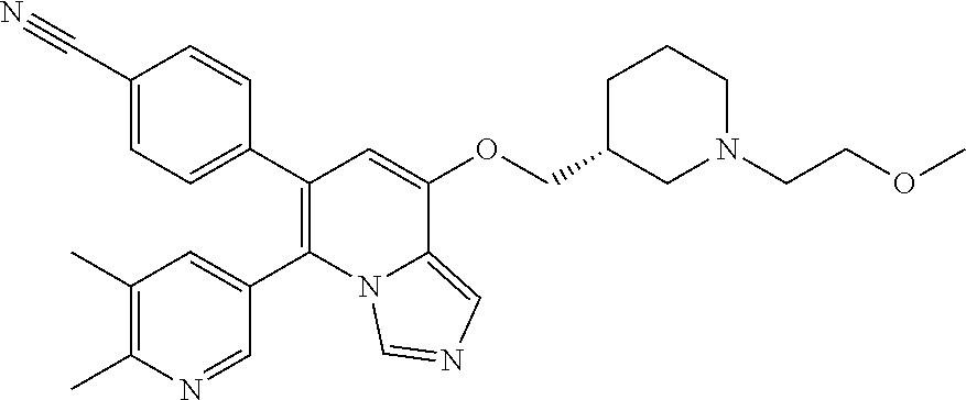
C1(C#N)=CC=C(C2=C(C3=CC(C)=C(C)N=C3)N3C(=CN=C3)C(OCC3CN(CCOC)CCC3)=C2)C=C1
